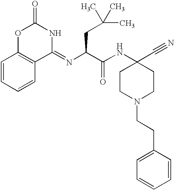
C1=CC=CC2=C1OC(=O)NC2=NC(C(NC1(C#N)CCN(CCC2=CC=CC=C2)CC1)=O)CC(C)(C)C
